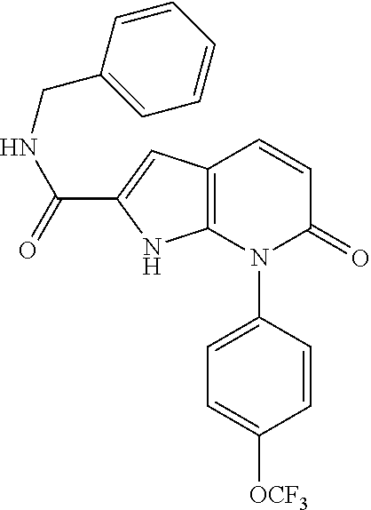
C12=C(C=C(C(=O)NCC3=CC=CC=C3)N1)C=CC(=O)N2C1=CC=C([OCF3])C=C1
